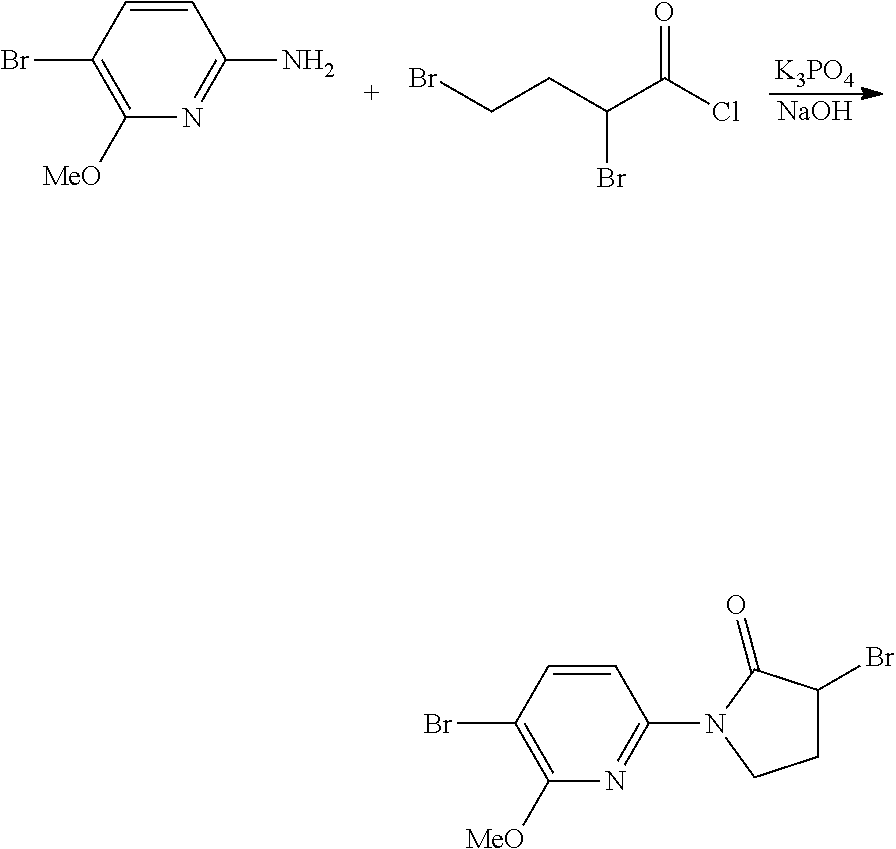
[K3PO4].[NaOH].C1=CC(Br)=C([MeO])N=C1N.BrCCC(C(Cl)=O)Br.C1=CC(Br)=C([MeO])N=C1N1CCC(Br)C1=O
